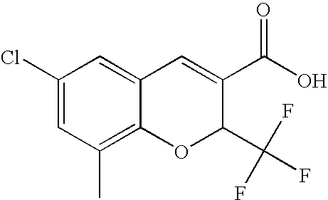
C1(Cl)=CC(C)=C2C(=C1)C=C(C(=O)O)C(C(F)(F)F)O2
